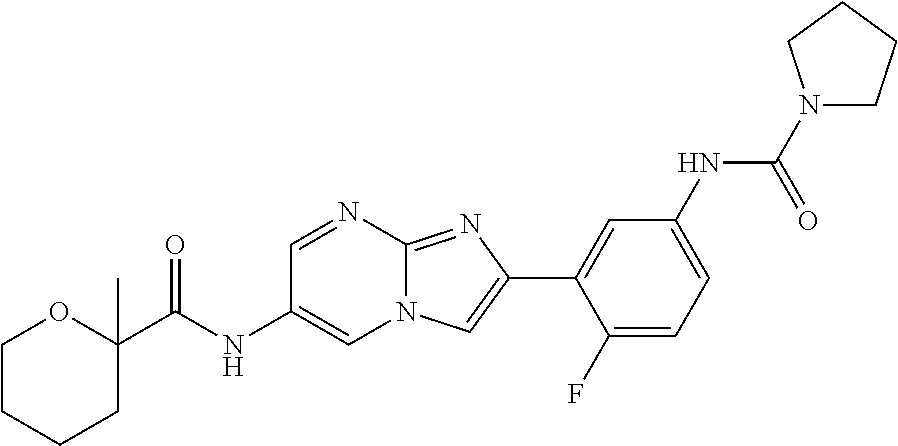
C1=NC2=NC(C3=CC(NC(N4CCCC4)=O)=CC=C3F)=CN2C=C1NC(=O)C1(C)OCCCC1
